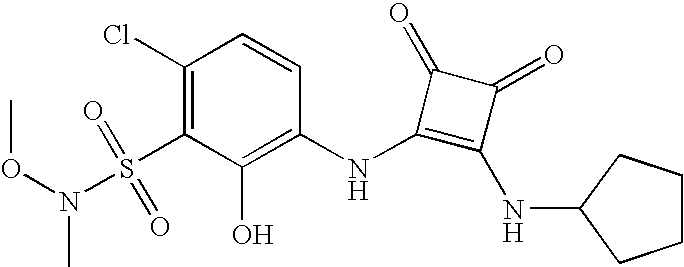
O(N(S(C1=C(Cl)C=CC(NC2=C(NC3CCCC3)C(=O)C2=O)=C1O)(=O)=O)C)C
